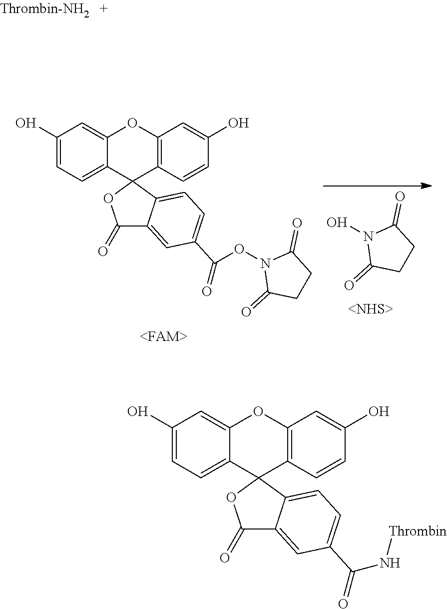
C1(O)=CC=C2C(=C1)OC1=C(C23OC(=O)C2=CC(C(ON4C(=O)CCC4=O)=O)=CC=C32)C=CC(O)=C1.ON1C(=O)CCC1=O.C1(O)=CC=C2C(=C1)OC1=C(C23OC(=O)C2=CC(C(N[Thrombin])=O)=CC=C32)C=CC(O)=C1
